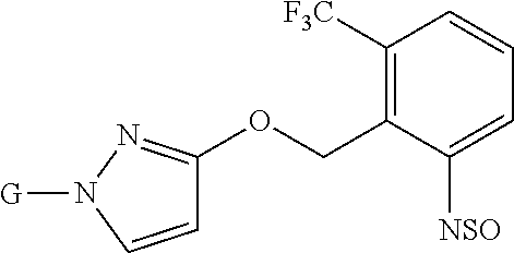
C1([F3C])=C(COC2=NN([G])C=C2)C([NSO])=CC=C1
